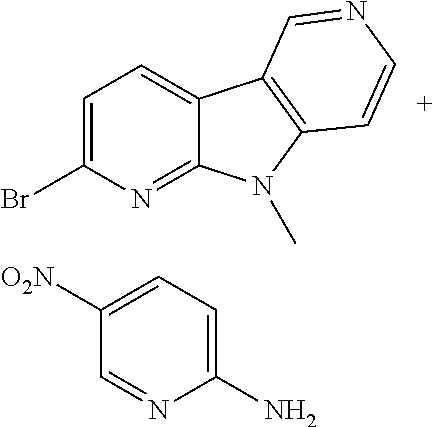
C1=C(Br)N=C2C(=C1)C1=C(N2C)C=CN=C1.C1([O2N])=CC=C(N)N=C1
